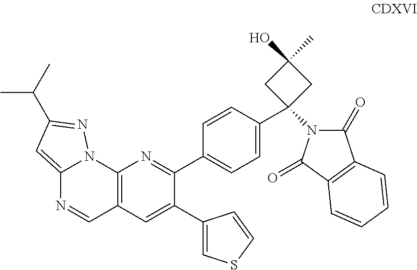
C12=CC(C(C)C)=NN1C1=C(C=N2)C=C(C2=CSC=C2)C(C2=CC=C(C3(N4C(=O)C5=C(C4=O)C=CC=C5)CC(C)(O)C3)C=C2)=N1
